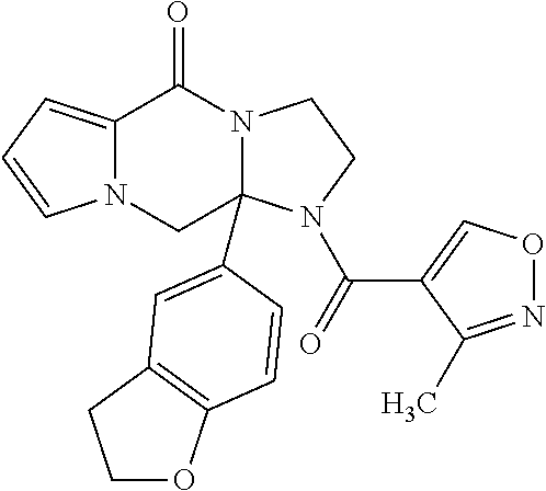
C12=CC=CN1CC1(C3=CC4=C(OCC4)C=C3)N(C2=O)CCN1C(=O)C1=CON=C1C
